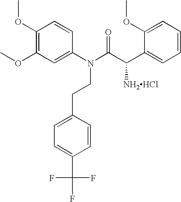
C1(OC)=C(OC)C=C(N(CCC2=CC=C(C(F)(F)F)C=C2)C(C(C2=CC=CC=C2OC)[NH2HCl])=O)C=C1
